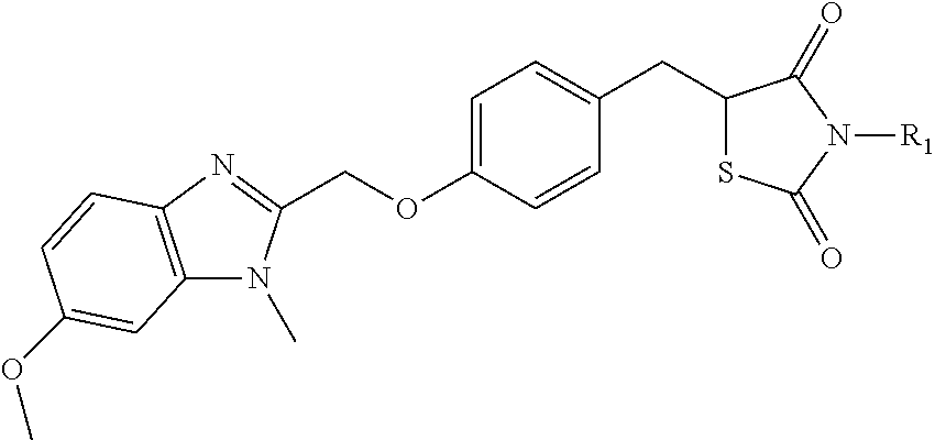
C1(OCC2=NC3=C(N2C)C=C(OC)C=C3)=CC=C(CC2SC(=O)N([R1])C2=O)C=C1
